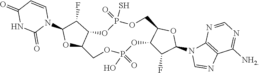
O1C2C(C(F)C1N1C=CC(=O)NC1=O)OP(=O)(S)OCC1C(OP(O)(=O)OC2)C(F)C(N2C=NC3=C2N=CN=C3[NH2])O1
